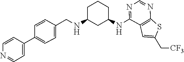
N(C1=NC=NC2=C1C=C(C[CF3])S2)C1CC(NCC2=CC=C(C3=CC=NC=C3)C=C2)CCC1
